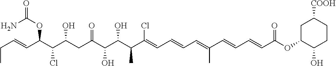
CCC=CC(C(C(CC(C(C(C(C(=CC=CC=C(C=CC=CC(OC1C(O)CCC([COOH])C1)=O)C)Cl)C)O)O)=O)O)Cl)OC(=O)N
